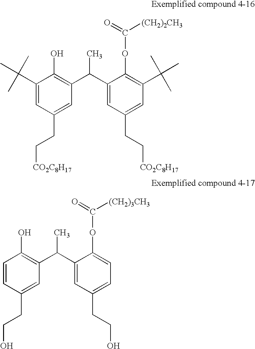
C1(C(C)(C)C)=CC(CC[CO2C8H17])=CC(C(C2=CC(CC[CO2C8H17])=CC(C(C)(C)C)=C2OC([(CH2)2CH3])=O)C)=C1O.C1=CC(CCO)=CC(C(C2=CC(CCO)=CC=C2OC([(CH2)3CH3])=O)C)=C1O
